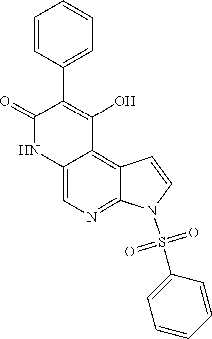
C12=CN=C3C(=C1C(O)=C(C1=CC=CC=C1)C(=O)N2)C=CN3S(C1=CC=CC=C1)(=O)=O
